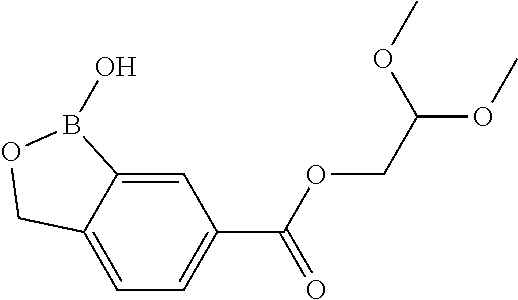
C12=CC(C(OCC(OC)OC)=O)=CC=C1COB2O
